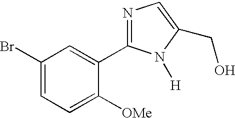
C1(Br)=CC=C([OMe])C(C2=NC=C(CO)N2[H])=C1
